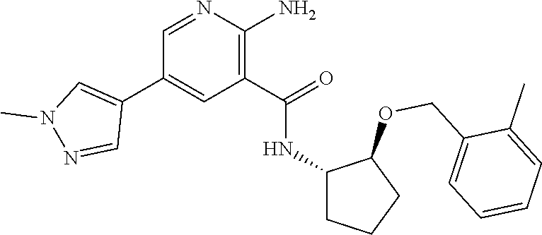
C1=NC(N)=C(C(=O)NC2CCCC2OCC2=CC=CC=C2C)C=C1C1=CN(C)N=C1
